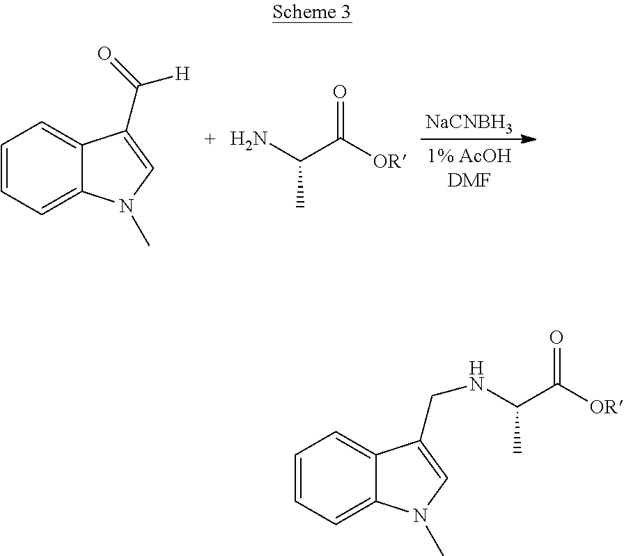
[NaCNBH3].C1=CC=C2C(=C1)C(C(=O)[H])=CN2C.NC(C([OR])=O)C.C1=CC=C2C(=C1)C(CNC(C([OR])=O)C)=CN2C
